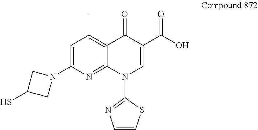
C1=C(N2CC(S)C2)N=C2C(=C1C)C(=O)C(C(O)=O)=CN2C1=NC=CS1
